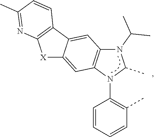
C1=CC=CC(C)=C1N1C(C)N(C(C)C)C2=C1C=C1C(=C2)C2=C([X]1)N=C(C)C=C2
